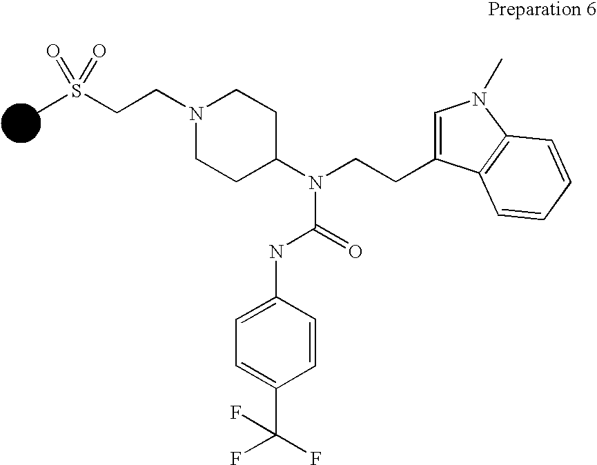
CS(CCN1CCC(N(CCC2=CN(C)C3=C2C=CC=C3)C(=O)NC2=CC=C(C(F)(F)F)C=C2)CC1)(=O)=O
